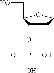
C1C(OP(O)(O)=O)C(CO)OC1
